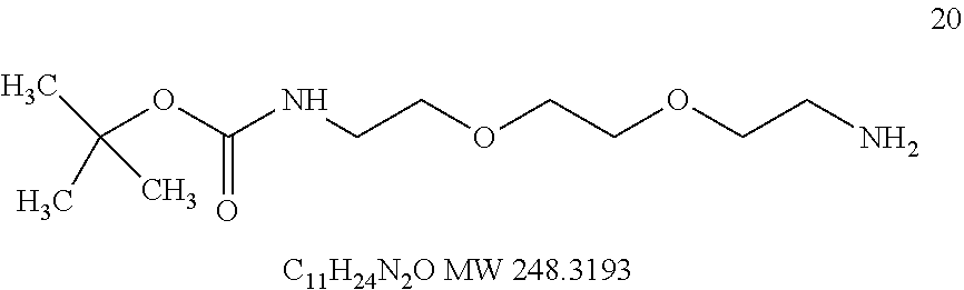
C(OC(NCCOCCOCCN)=O)(C)(C)C
